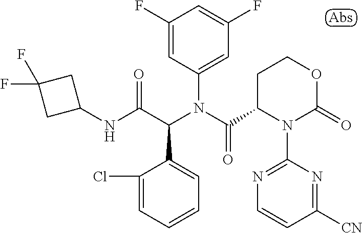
C1(NC(C(N(C(=O)C2N(C3=NC=CC([CN])=N3)C(=O)OCC2)C2=CC(F)=CC(F)=C2)C2=CC=CC=C2Cl)=O)CC(F)(F)C1
